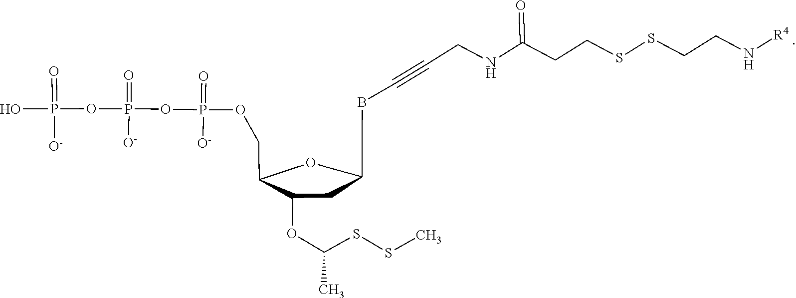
OP(=O)([O-])OP(OP(OCC1C(OC(C)SSC)CC(CBC#CCNC(=O)CCSSCCN[R4])CO1)(=O)[O-])(=O)[O-]
